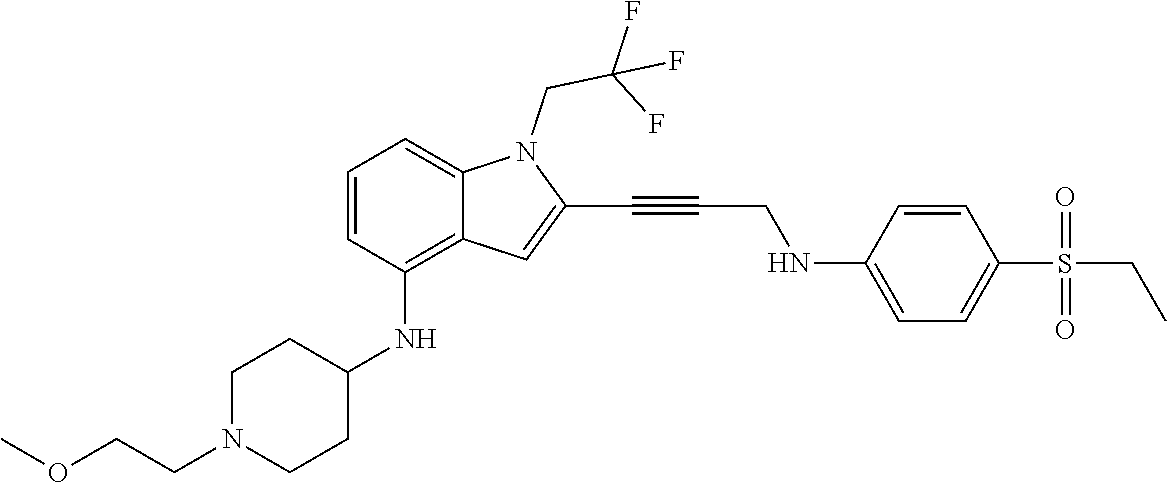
C(C#CC1=CC2=C(NC3CCN(CCOC)CC3)C=CC=C2N1CC(F)(F)F)NC1=CC=C(S(CC)(=O)=O)C=C1
